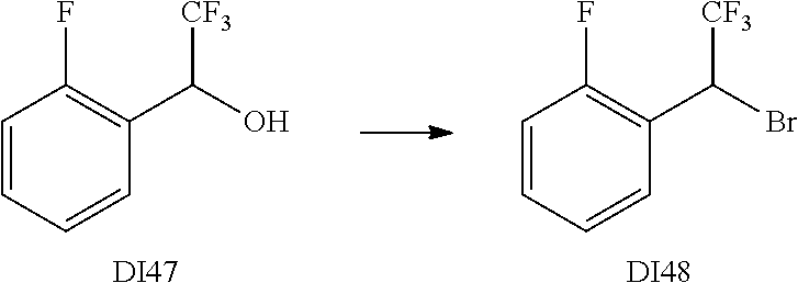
C1=CC=CC(C([CF3])O)=C1F.[DI47].C1=CC=CC(C([CF3])Br)=C1F.[DI48]
